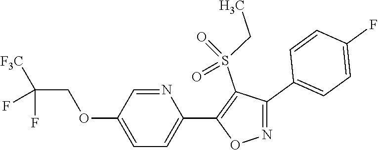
N1=CC(OCC(F)(F)[F3C])=CC=C1C1=C(S(CC)(=O)=O)C(C2=CC=C(F)C=C2)=NO1
